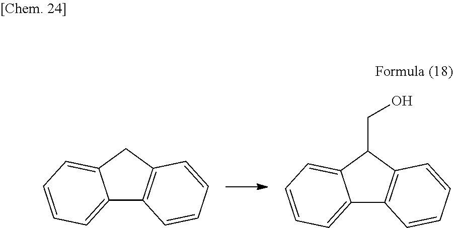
C12=CC=CC=C1CC1=C2C=CC=C1.C12=CC=CC=C1C(CO)C1=C2C=CC=C1
